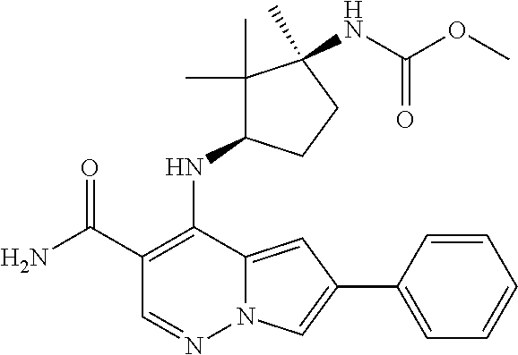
N12C(=CC(C3=CC=CC=C3)=C1)C(NC1C(C)(C)C(C)(NC(OC)=O)CC1)=C(C(N)=O)C=N2
